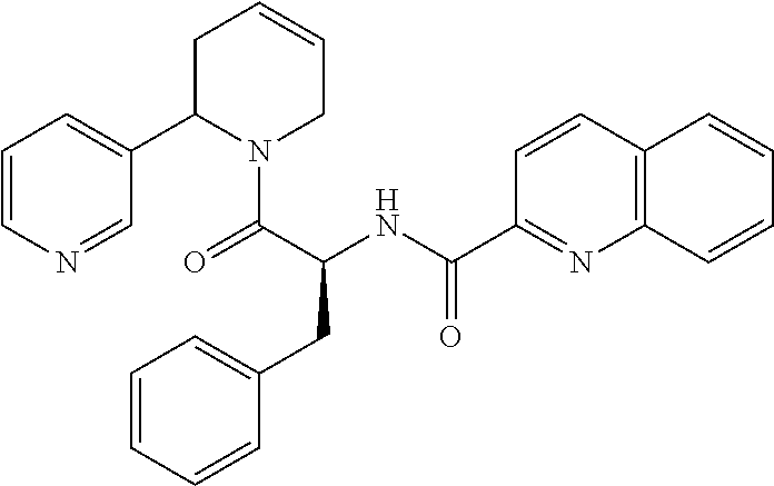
C12=C(N=C(C(=O)NC(CC3=CC=CC=C3)C(=O)N3C(C4=CC=CN=C4)CC=CC3)C=C1)C=CC=C2
